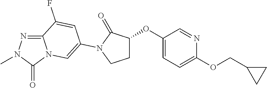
C12=NN(C)C(=O)N1C=C(N1C(=O)C(OC3=CC=C(OCC4CC4)N=C3)CC1)C=C2F
